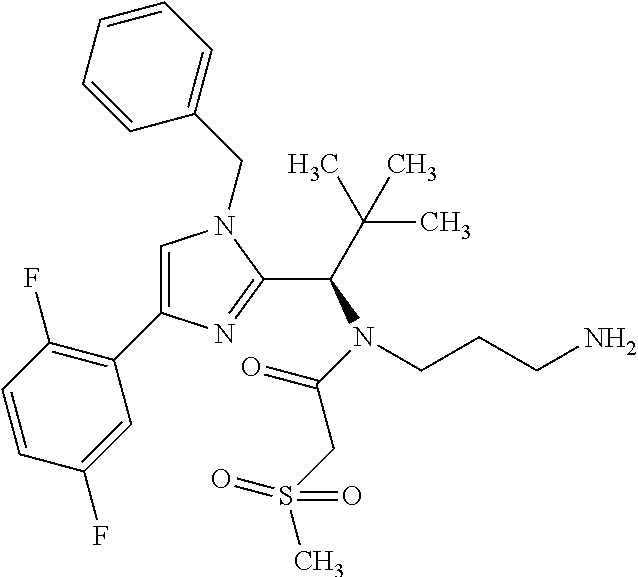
C1(C2=C(F)C=CC(F)=C2)=CN(CC2=CC=CC=C2)C(C(C(C)(C)C)N(CCCN)C(=O)CS(C)(=O)=O)=N1
